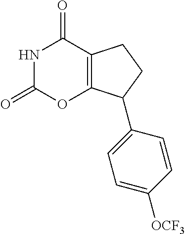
C12=C(C(=O)NC(=O)O1)CCC2C1=CC=C([OCF3])C=C1
